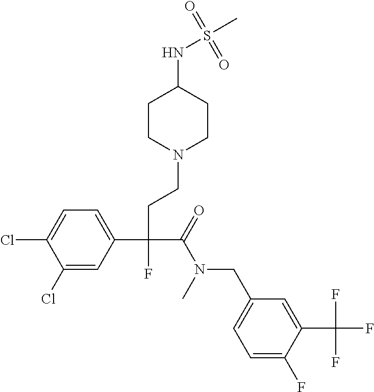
C1(Cl)=CC(C(CCN2CCC(NS(C)(=O)=O)CC2)(C(=O)N(CC2=CC=C(F)C(C(F)(F)F)=C2)C)F)=CC=C1Cl
